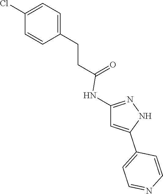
C1=C(CCC(=O)NC2=NNC(C3=CC=NC=C3)=C2)C=CC(Cl)=C1
